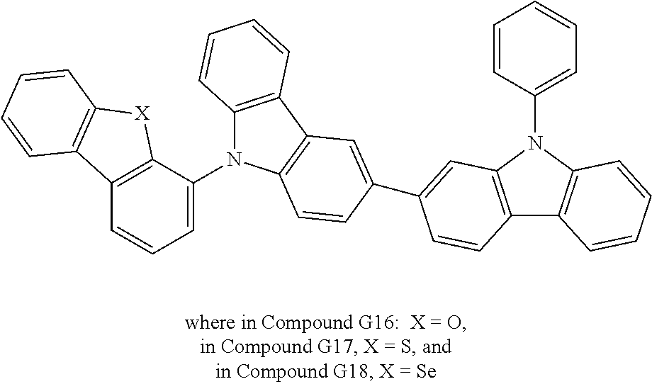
C12=C(C(N3C4=C(C5=C3C=CC(C3=CC6=C(C7=C(N6C6=CC=CC=C6)C=CC=C7)C=C3)=C5)C=CC=C4)=CC=C1)[X]C1=C2C=CC=C1
